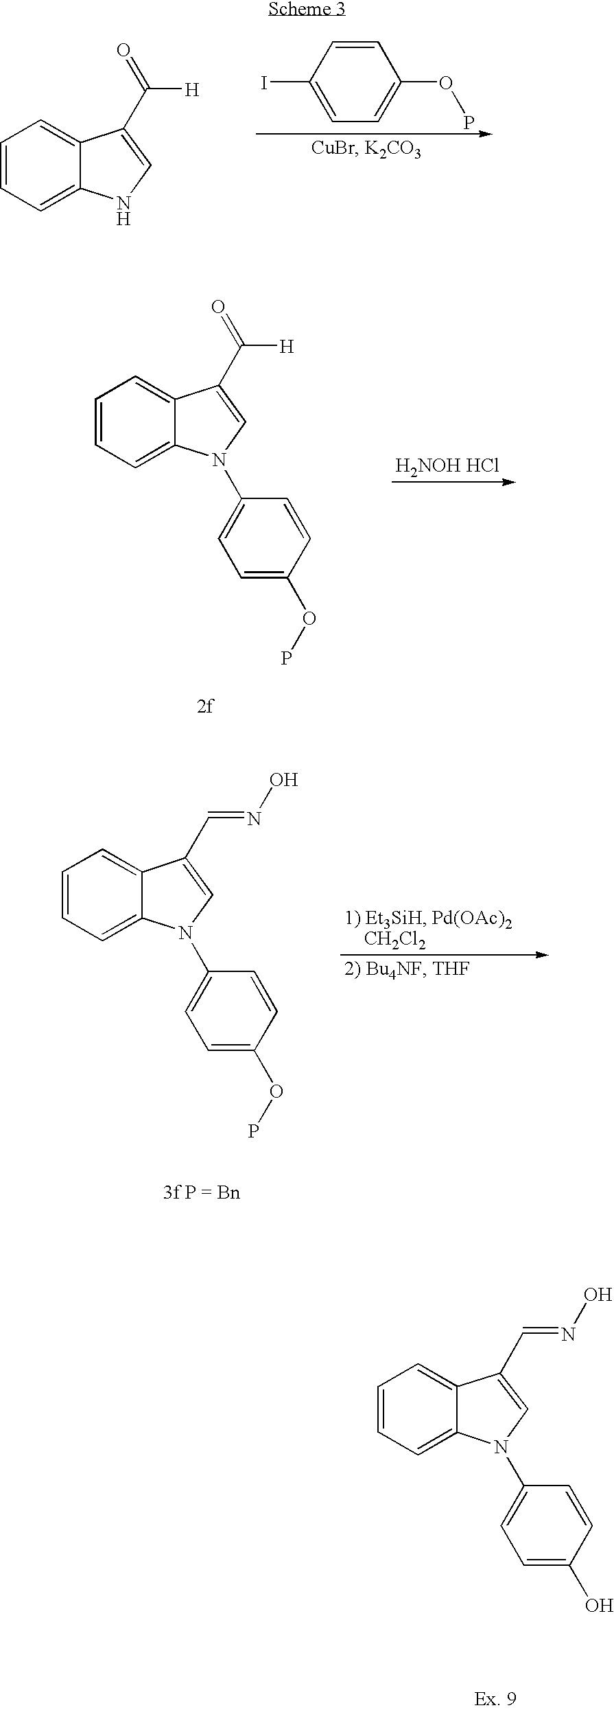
C1(I)=CC=C(OP)C=C1.C1=CC=C2C(=C1)C(C(=O)[H])=CN2.C12=CC=CC=C1N(C1=CC=C(OP)C=C1)C=C2C(=O)[H].[H2NOH HCl].C12=CC=CC=C1N(C1=CC=C(OP)C=C1)C=C2C=NO.C12=CC=CC=C1N(C1=CC=C(O)C=C1)C=C2C=NO
